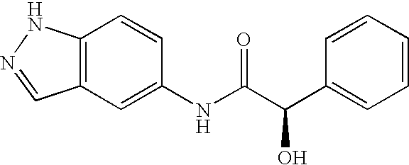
C12=C(C=C(NC(C(C3=CC=CC=C3)O)=O)C=C1)C=NN2
